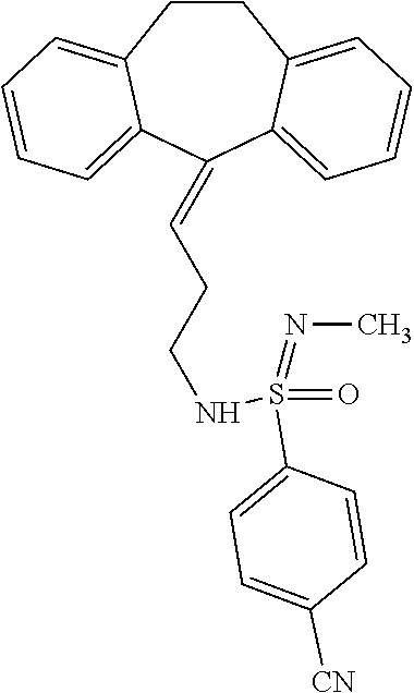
C1CC2=CC=CC=C2C(=CCCNS(=O)(=NC)C2=CC=C([CN])C=C2)C2=CC=CC=C12
